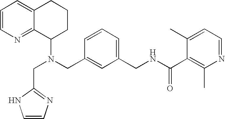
N(CC1=CC(CNC(C2=C(C)N=CC=C2C)=O)=CC=C1)(C1CCCC2=CC=CN=C12)CC1=NC=CN1
